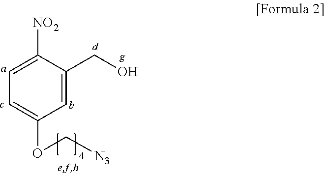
C1=C([NO2])C(CO)=CC(OC[N3])=C1
